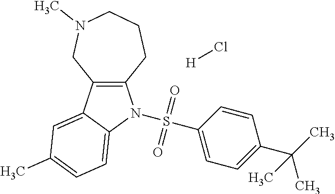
[H]Cl.S(C1=CC=C(C(C)(C)C)C=C1)(=O)(=O)N1C2=C(C3=CC(C)=CC=C31)CN(C)CCC2
